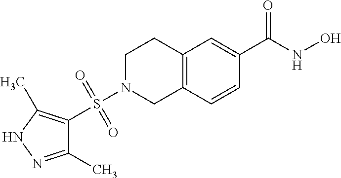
C1(C)=NNC(C)=C1S(N1CC2=C(CC1)C=C(C(NO)=O)C=C2)(=O)=O
